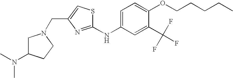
C(C1=CSC(NC2=CC=C(OCCCCC)C(C(F)(F)F)=C2)=N1)N1CC(N(C)C)CC1
